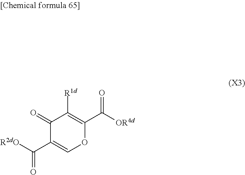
C1(=O)C(C([R2dO])=O)=COC(C([OR4d])=O)=C1[R1d]
